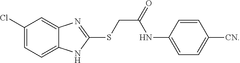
C1(Cl)=CC=C2C(=C1)N=C(SCC(=O)NC1=CC=C([CN])C=C1)N2
